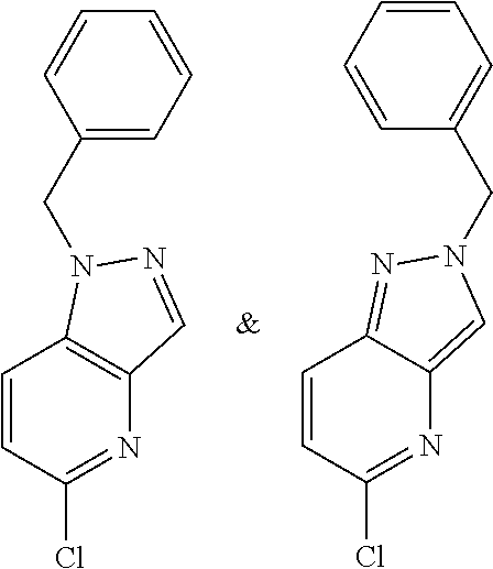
C1=CC(Cl)=NC2=C1N(CC1=CC=CC=C1)N=C2.C1=CC(Cl)=NC2=CN(CC3=CC=CC=C3)N=C12
